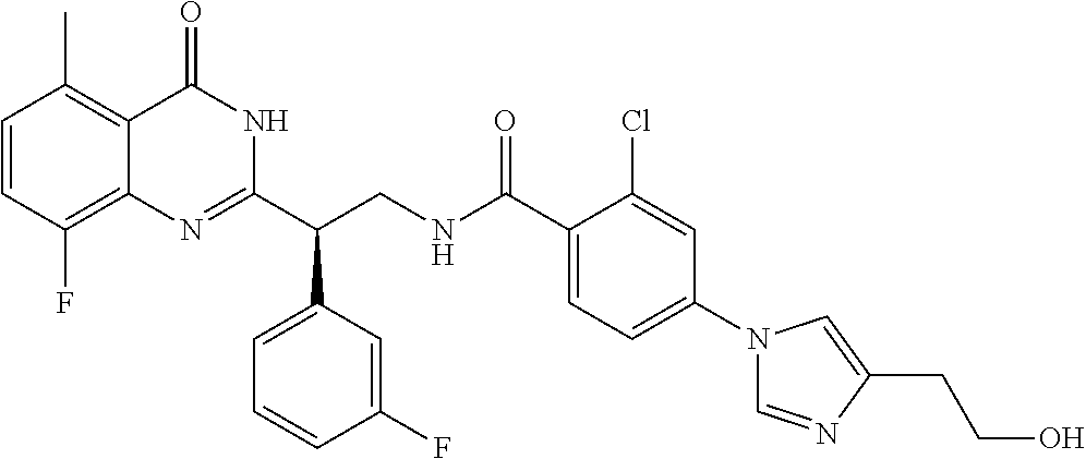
C1(C(CNC(C2=CC=C(N3C=NC(CCO)=C3)C=C2Cl)=O)C2=CC=CC(F)=C2)=NC2=C(F)C=CC(C)=C2C(=O)N1
